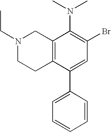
N1(CC)CCC2=C(C1)C(N(C)C)=C(Br)C=C2C1=CC=CC=C1
